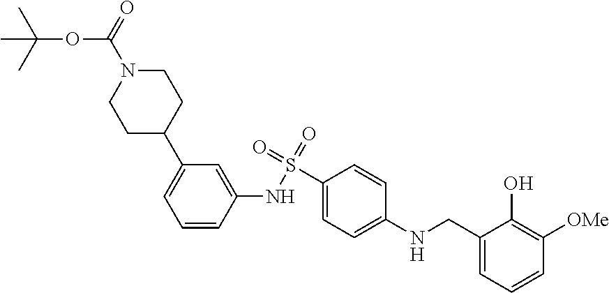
C1=C(C2CCN(C(OC(C)(C)C)=O)CC2)C=C(NS(=O)(=O)C2=CC=C(NCC3=CC=CC([OMe])=C3O)C=C2)C=C1
